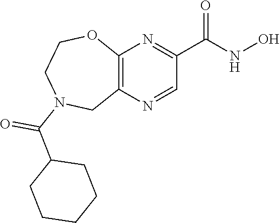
C12=C(N=CC(C(NO)=O)=N1)CN(C(C1CCCCC1)=O)CCO2
